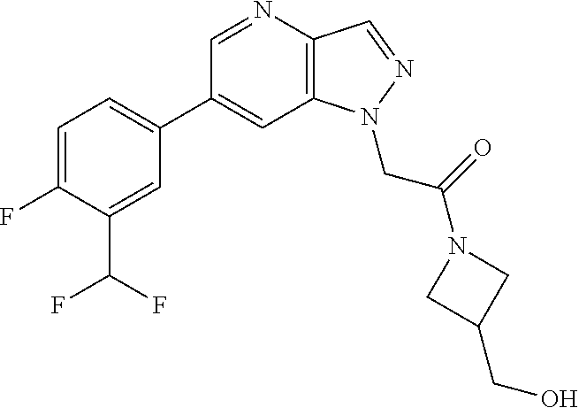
C1(C2=CC=C(F)C(C(F)F)=C2)=CC2=C(C=NN2CC(=O)N2CC(CO)C2)N=C1
